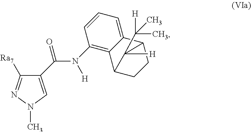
C1(C(N(C2=C3C(=CC=C2)C2CCC3C2([H])C(C)([H])C)[H])=O)=CN(C)N=C1[Ra7]
